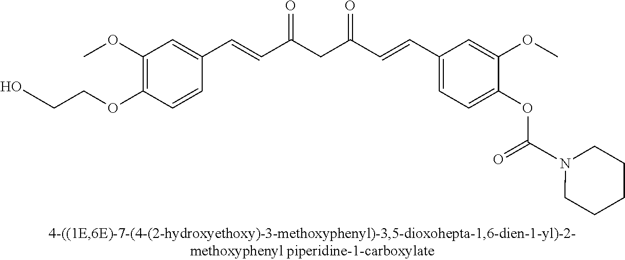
C1(OC)=C(OCCO)C=CC(C=CC(CC(C=CC2=CC=C(OC(N3CCCCC3)=O)C(OC)=C2)=O)=O)=C1
